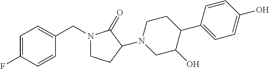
N1(CC2=CC=C(F)C=C2)CCC(N2CC(O)C(C3=CC=C(O)C=C3)CC2)C1=O
